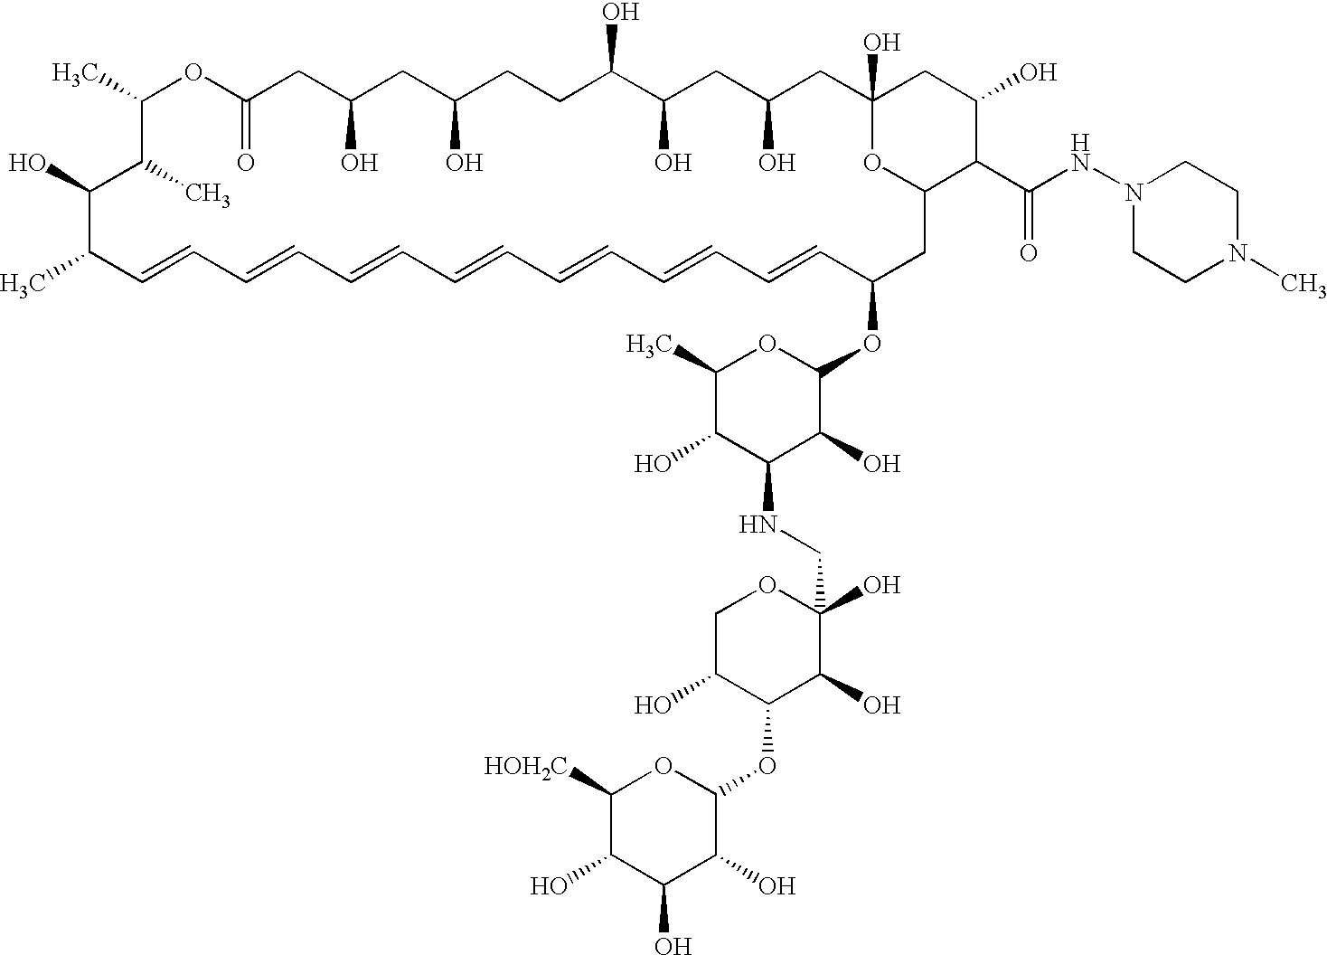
CC1C=CC=CC=CC=CC=CC=CC=CC(OC2OC(C)C(O)C(NCC3(O)OCC(O)C(OC4OC([HOH2C])C(O)C(O)C4O)C3O)C2O)CC2OC(O)(CC(O)CC(O)C(O)CCC(O)CC(O)CC(=O)OC(C)C(C)C1O)CC(O)C2C(NN1CCN(C)CC1)=O
